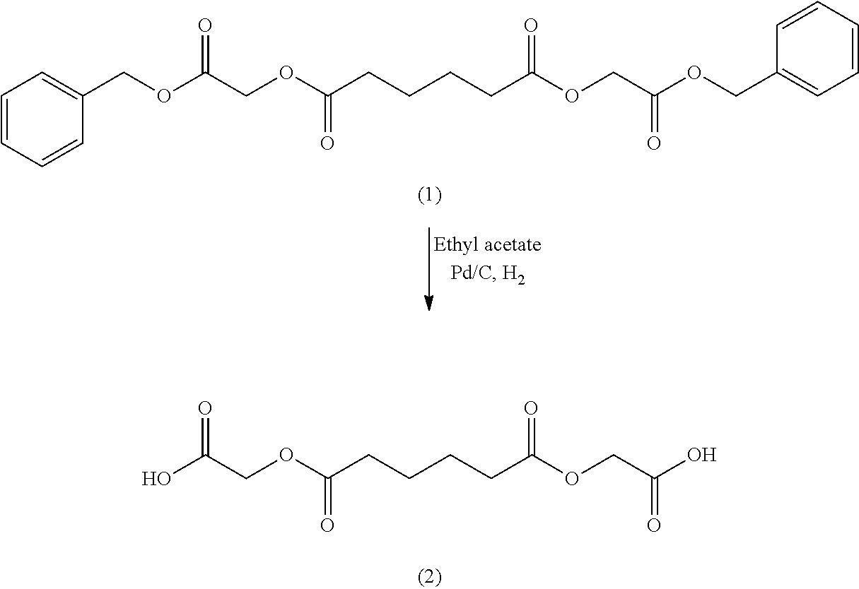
OC(COC(CCCCC(OCC(O)=O)=O)=O)=O.C1(COC(COC(CCCCC(OCC(OCC2=CC=CC=C2)=O)=O)=O)=O)=CC=CC=C1
